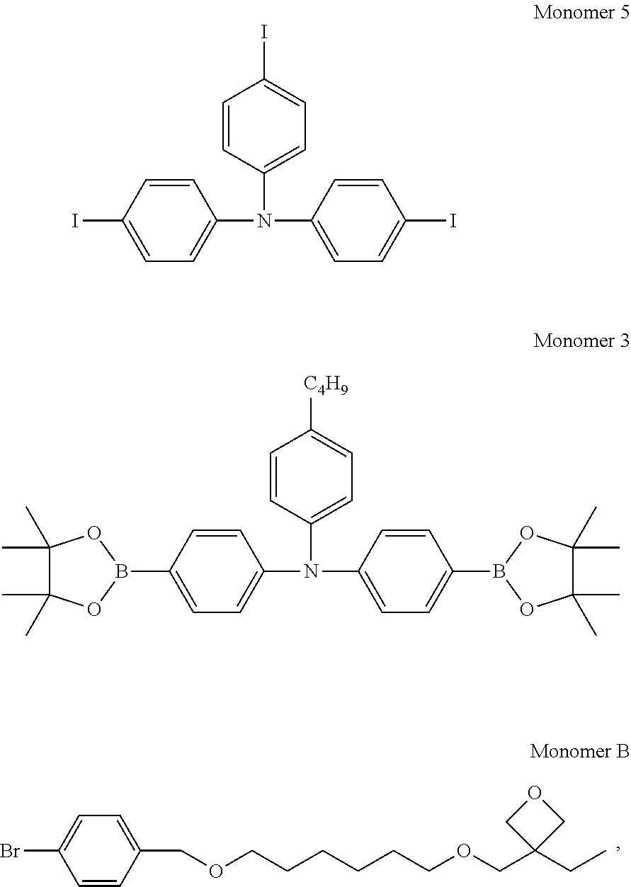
C1=CC(COCCCCCCOCC2(CC)COC2)=CC=C1Br.C1=CC(N(C2=CC=C(I)C=C2)C2=CC=C(I)C=C2)=CC=C1I.C1=CC(N(C2=CC=C(B3OC(C)(C)C(C)(C)O3)C=C2)C2=CC=C(B3OC(C)(C)C(C)(C)O3)C=C2)=CC=C1[C4H9]
